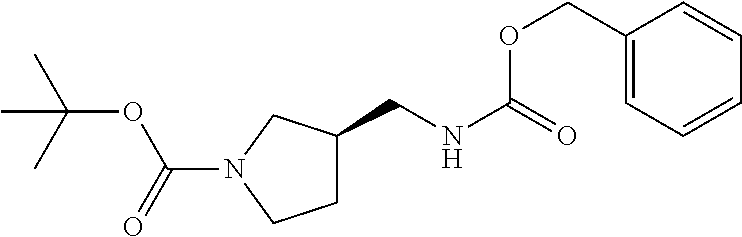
C1C(CNC(=O)OCC2=CC=CC=C2)CN(C(=O)OC(C)(C)C)C1
